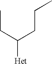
CCC(CCC)[Het]
